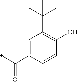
C1=CC(C(=O)C)=CC(C(C)(C)C)=C1O
